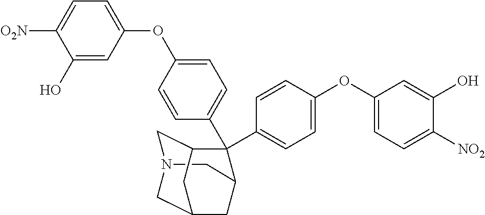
C1N2CC3C(C4=CC=C(OC5=CC=C([NO2])C(O)=C5)C=C4)(C4=CC=C(OC5=CC=C([O2N])C(O)=C5)C=C4)C1CC(C2)C3
